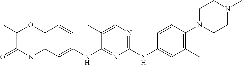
C1(NC2=CC(C)=C(N3CCN(C)CC3)C=C2)=NC=C(C)C(NC2=CC3=C(C=C2)OC(C)(C)C(=O)N3C)=N1
